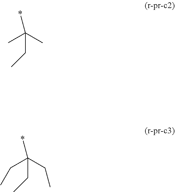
CC(C)(*)CC.C(C(CC)(*)CC)C
